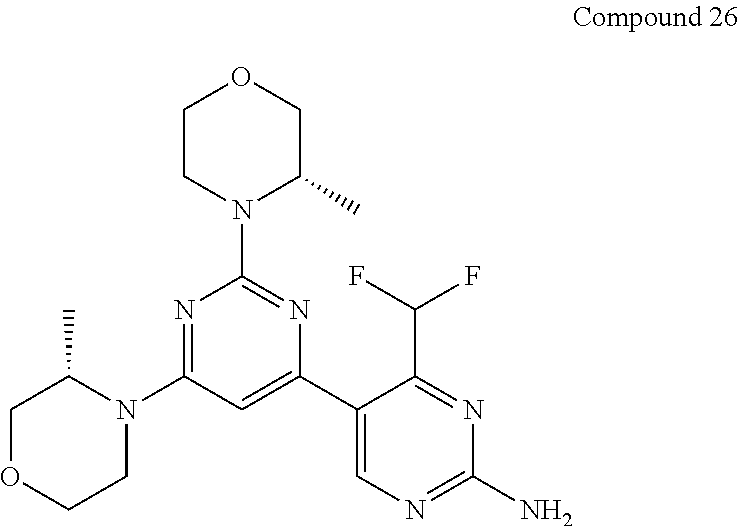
C1OCCN(C2=NC(N3C(C)COCC3)=NC(C3=CN=C(N)N=C3C(F)F)=C2)C1C
